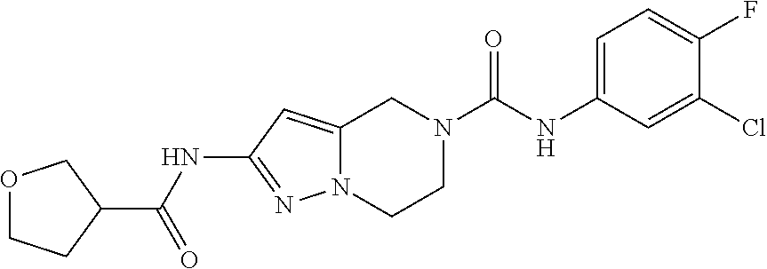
N(C1=NN2C(=C1)CN(C(NC1=CC=C(F)C(Cl)=C1)=O)CC2)C(C1COCC1)=O
